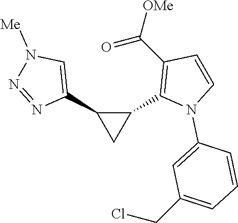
C1(C2=CN([Me])N=N2)C(C2=C(C([OMe])=O)C=CN2C2=CC(CCl)=CC=C2)C1
